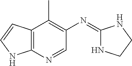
C12=C(N=CC(N=C3NCCN3)=C1C)NC=C2
